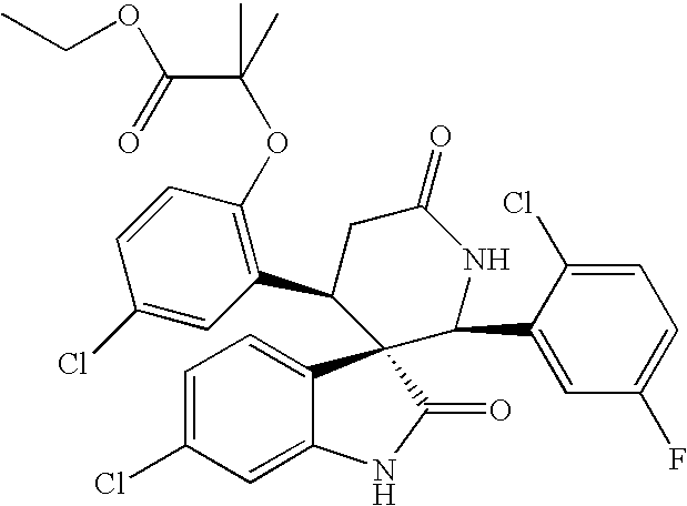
C1=C(Cl)C=C2C(=C1)C1(C(=O)N2)C(C2=C(OC(C(OCC)=O)(C)C)C=CC(Cl)=C2)CC(=O)NC1C1=CC(F)=CC=C1Cl
